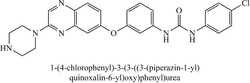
C12=C(C=C(OC3=CC(NC(NC4=CC=C(Cl)C=C4)=O)=CC=C3)C=C1)N=C(N1CCNCC1)C=N2
